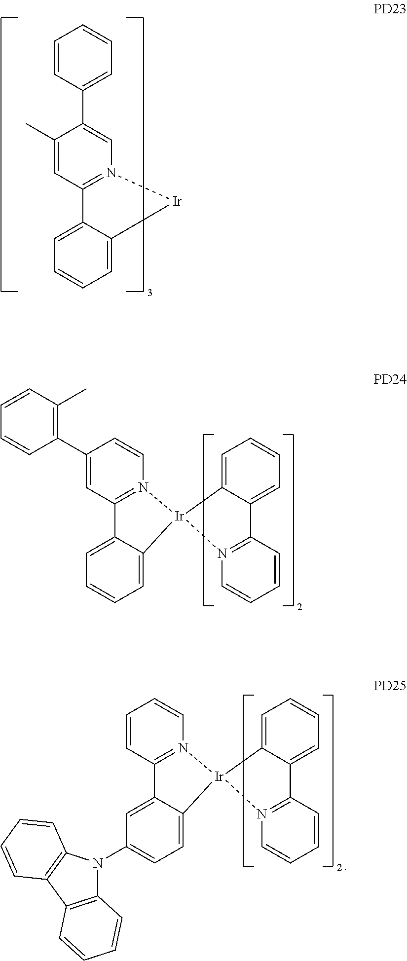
C1=CC(C2=CN3=C(C=C2C)C2=CC=CC=C2[Ir]3)=CC=C1.C1=CN2=C(C=C1C1=C(C)C=CC=C1)C1=CC=CC=C1[Ir]21C2=CC=CC=C2C2=N1C=CC=C2.C1=CN2=C(C=C1)C1=CC(N3C4=C(C5=C3C=CC=C5)C=CC=C4)=CC=C1[Ir]21C2=CC=CC=C2C2=N1C=CC=C2
